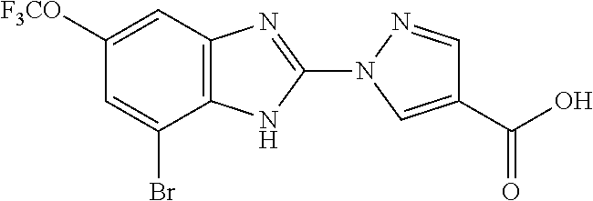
C1([F3CO])=CC2=C(C(Br)=C1)NC(N1C=C(C(O)=O)C=N1)=N2
